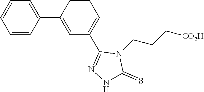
C1=CC(C2=CC(C3=NNC(=S)N3CCC[CO2H])=CC=C2)=CC=C1
